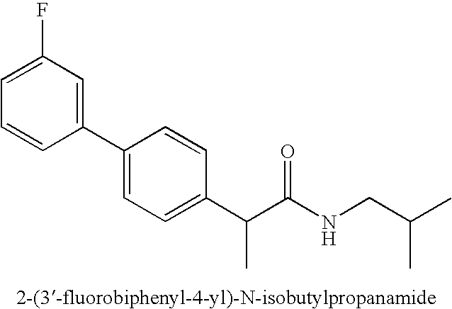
C1(C2=CC=C(C(C(NCC(C)C)=O)C)C=C2)=CC(F)=CC=C1
